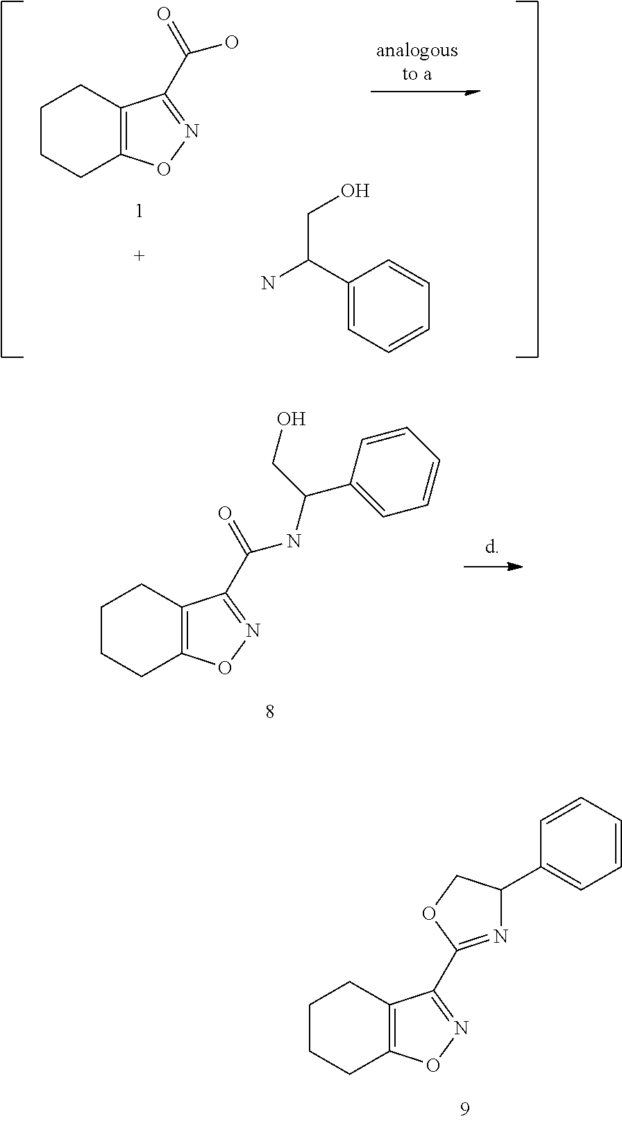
C1CCC2=C(C1)C(C(=O)O)=NO2.C1(C(N)CO)=CC=CC=C1.C1CCC2=C(C1)C(C1=NC(C3=CC=CC=C3)CO1)=NO2.C1CCC2=C(C1)C(C(=O)NC(CO)C1=CC=CC=C1)=NO2
